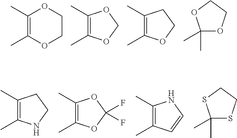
C1(C)=C(C)OCCO1.C1(C)=C(C)OCO1.C1(C)=C(C)OCC1.C1(C)(C)OCCO1.C1(C)=C(C)NCC1.C1(C)=C(C)OC(F)(F)O1.C1(C)(C)SCCS1.C1(C)=C(C)C=CN1
